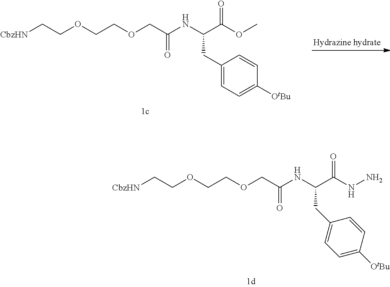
[CbzHN]CCOCCOCC(NC(C(NN)=O)CC1=CC=C([OtBu])C=C1)=O.[CbzHN]CCOCCOCC(NC(C(OC)=O)CC1=CC=C([OtBu])C=C1)=O
